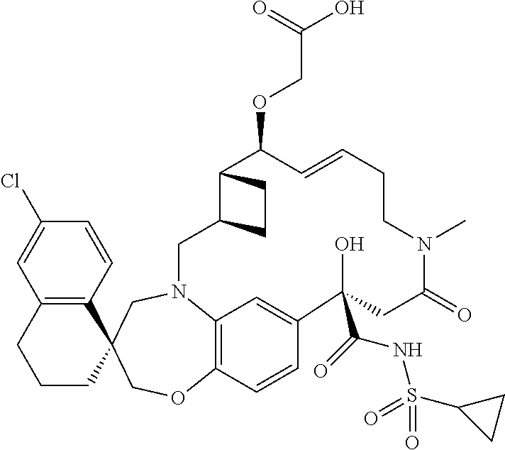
C12=C(C=CC(Cl)=C1)C1(CCC2)CN2C3=C(OC1)C=CC(=C3)C(O)(C(NS(C1CC1)(=O)=O)=O)CC(=O)N(C)CCC=CC(OCC(O)=O)C1C(C2)CC1
